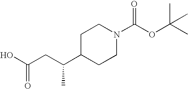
C1C(C(CC(O)=O)C)CCN(C(OC(C)(C)C)=O)C1
